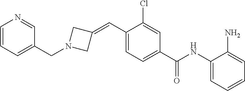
C1(C(NC2=CC=CC=C2N)=O)=CC=C(C=C2CN(CC3=CC=CN=C3)C2)C(Cl)=C1
